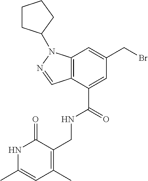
C12=C(C(C(=O)NCC3=C(C)C=C(C)NC3=O)=CC(CBr)=C1)C=NN2C1CCCC1
